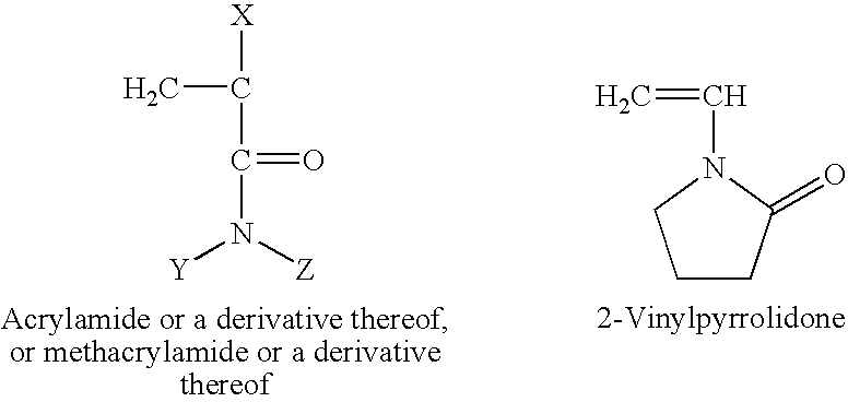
C=CN1CCCC1=O.CC([X])C(=O)N([Z])[Y]
